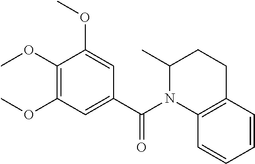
COC1=C(OC)C=C(C(N2C(C)CCC3=C2C=CC=C3)=O)C=C1OC
